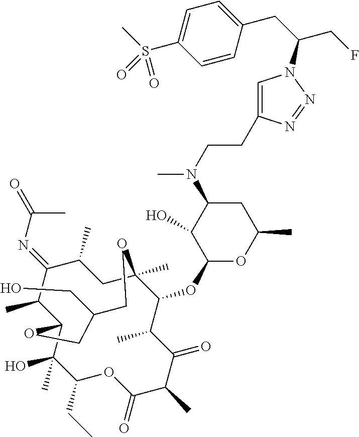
C1(C)C(=NC(=O)C)C(C)C2C(O)(C)C(CC)OC(=O)C(C)C(=O)C(C)C(OC3OC(C)CC(N(CCC4=CN(C(CC5=CC=C(S(C)(=O)=O)C=C5)CF)N=N4)C)C3O)C(C)(C1)OCC(CO)CO2
